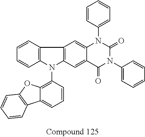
C12=C(C=C3C(=C1)N(C1=CC=CC=C1)C(=O)N(C1=CC=CC=C1)C3=O)N(C1=C3C(=CC=C1)C1=C(O3)C=CC=C1)C1=C2C=CC=C1
